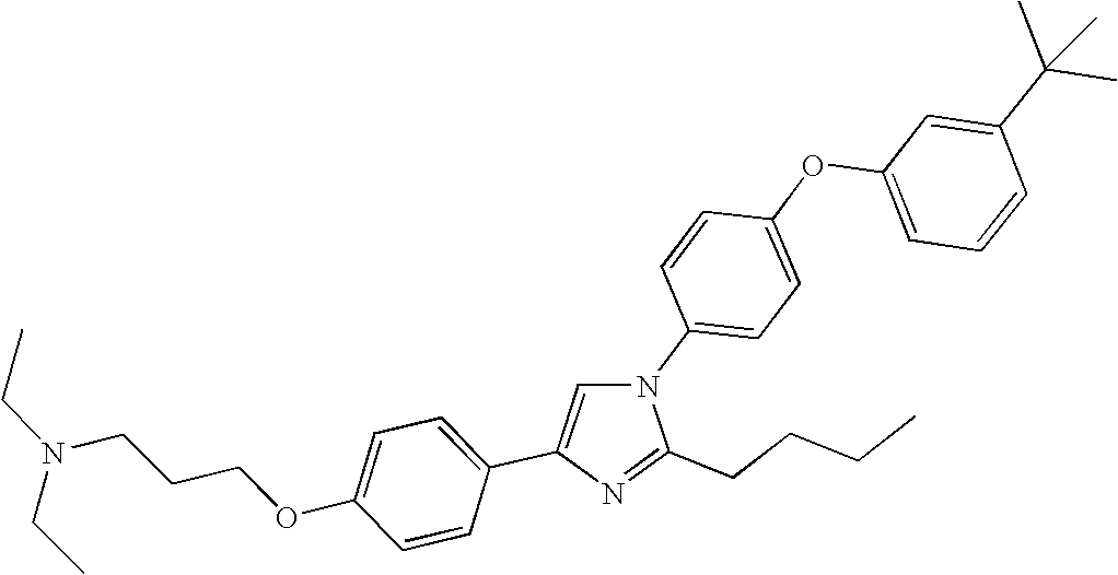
C1=CC(N2C=C(C3=CC=C(OCCCN(CC)CC)C=C3)N=C2CCCC)=CC=C1OC1=CC=CC(C(C)(C)C)=C1
